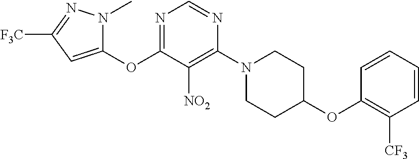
O(C1=NC=NC(N2CCC(OC3=C([CF3])C=CC=C3)CC2)=C1[NO2])C1=CC([F3C])=NN1C
